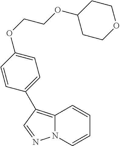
C12=C(C3=CC=C(OCCOC4CCOCC4)C=C3)C=NN1C=CC=C2
